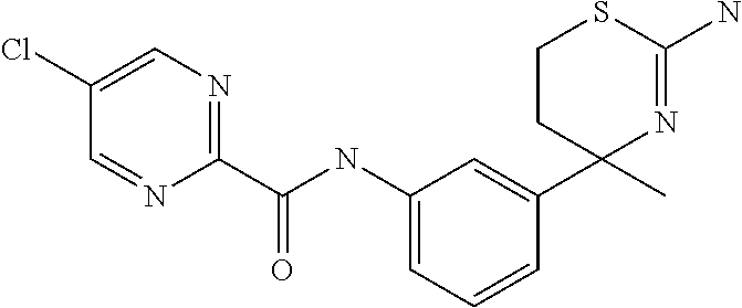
C1(C(NC2=CC=CC(C3(C)N=C(N)SCC3)=C2)=O)=NC=C(Cl)C=N1
